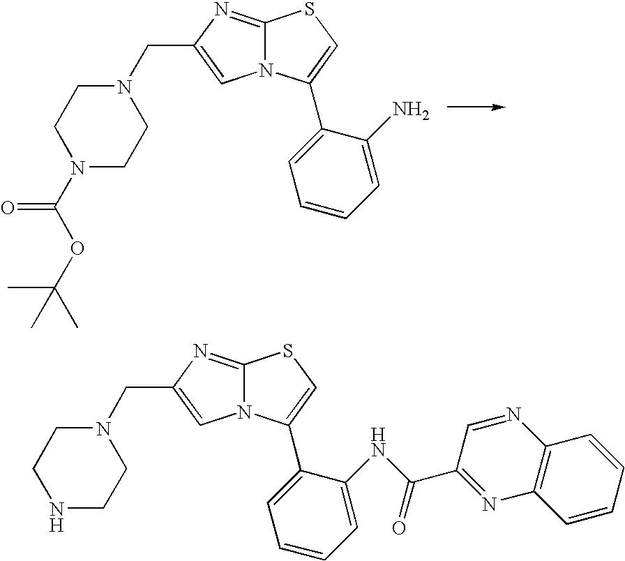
C1=C(N)C(C2=CSC3=NC(CN4CCN(C(=O)OC(C)(C)C)CC4)=CN32)=CC=C1.C1=C(NC(C2=NC3=C(C=CC=C3)N=C2)=O)C(C2=CSC3=NC(CN4CCNCC4)=CN32)=CC=C1
